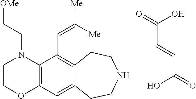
C12=C(C=C3C(=C1C=C([Me])[Me])CCNCC3)OCCN2CC[OMe].C(C=CC(=O)O)(=O)O
